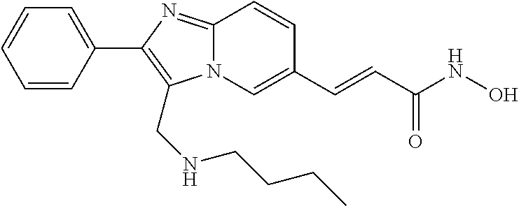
N12C(=NC(C3=CC=CC=C3)=C1CNCCCC)C=CC(C=CC(NO)=O)=C2
